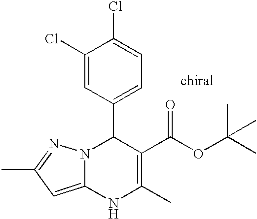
C1(Cl)=CC(C2N3C(=CC(C)=N3)NC(C)=C2C(OC(C)(C)C)=O)=CC=C1Cl
